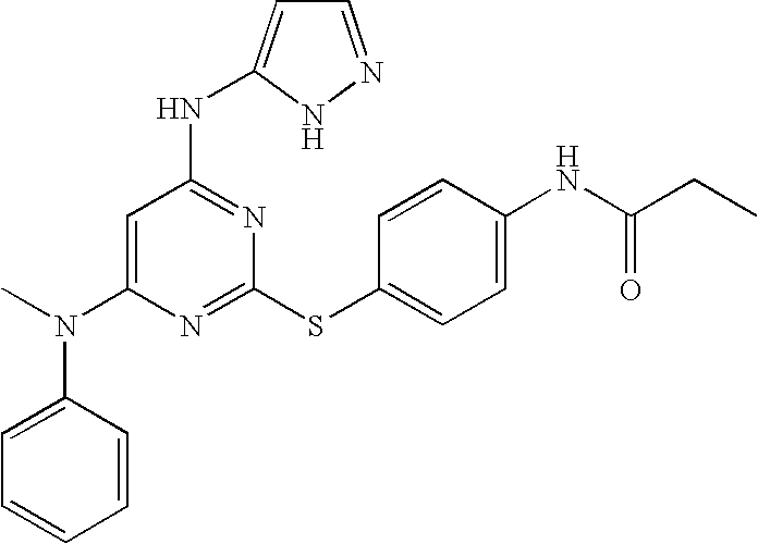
N(C1=CC(NC2=CC=NN2)=NC(SC2=CC=C(NC(=O)CC)C=C2)=N1)(C)C1=CC=CC=C1
